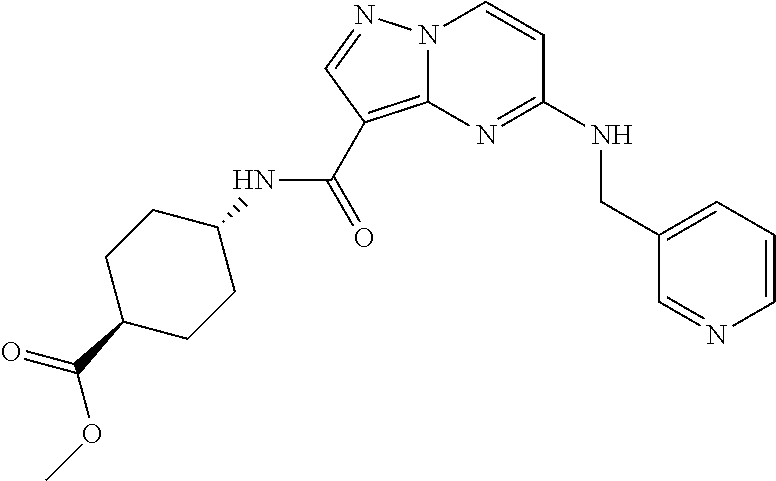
C1=CC=C(CNC2=NC3=C(C(NC4CCC(C(OC)=O)CC4)=O)C=NN3C=C2)C=N1
